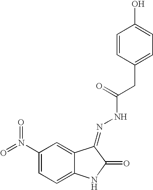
C1(N(=O)=O)=CC=C2C(=C1)C(=NNC(CC1=CC=C(O)C=C1)=O)C(=O)N2
